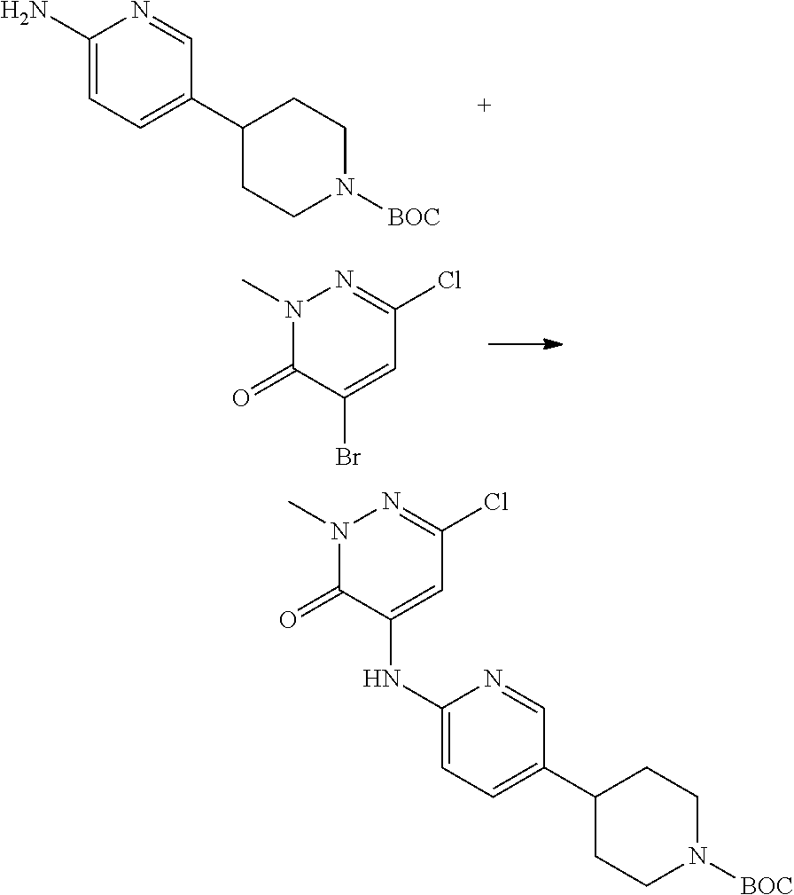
NC1=CC=C(C2CCN([BOC])CC2)C=N1.N1(C)C(=O)C(Br)=CC(Cl)=N1.N1(C)C(=O)C(NC2=CC=C(C3CCN([BOC])CC3)C=N2)=CC(Cl)=N1
